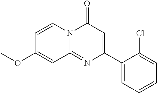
C1=CN2C(=NC(C3=CC=CC=C3Cl)=CC2=O)C=C1OC
